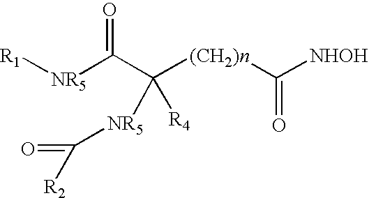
[R1][NR5]C(C([(CH2)n]C([NHOH])=O)([NR5]C([R2])=O)[R4])=O
